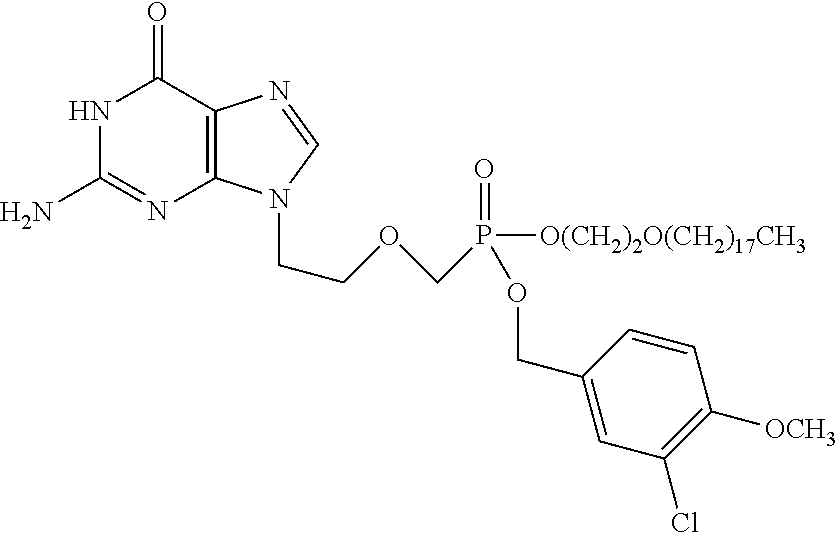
C1(COP(=O)([O(CH2)2O(CH2)17CH3])COCCN2C3=C(N=C2)C(=O)NC(N)=N3)=CC(Cl)=C([OCH3])C=C1
